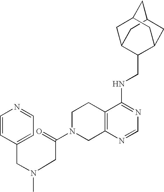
C12=C(N=CN=C1NCC1C3CC4CC(C3)CC1C4)CN(C(CN(CC1=CC=NC=C1)C)=O)CC2
